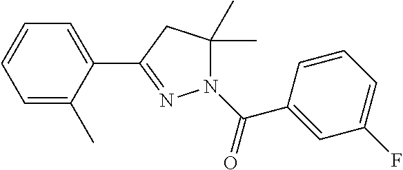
C1(C2=NN(C(C3=CC(F)=CC=C3)=O)C(C)(C)C2)=CC=CC=C1C
